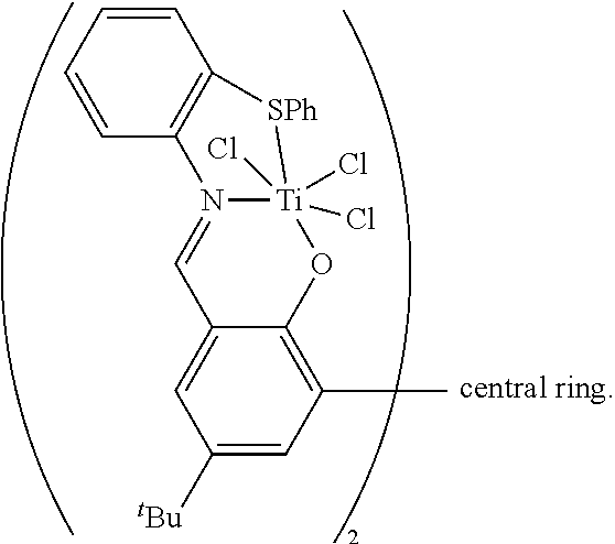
C1(C)=C2C(=CC([tBu])=C1)C=N1[Ti](Cl)(Cl)(Cl)(O2)[SPh]C2=C1C=CC=C2
